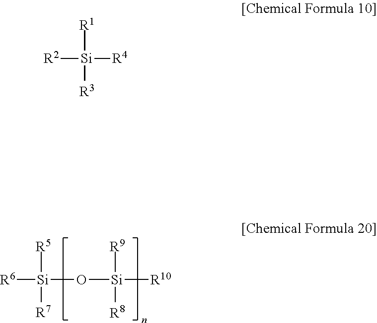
[R6][Si]([R5])(O[Si]([R10])([R9])[R8])[R7].[R2][Si]([R4])([R1])[R3]
